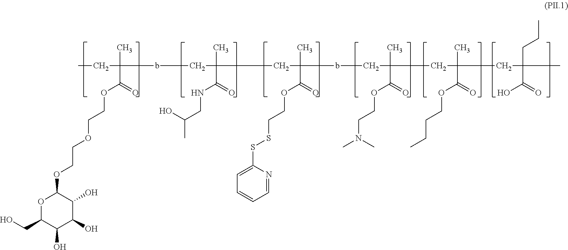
CCC(C)(C(=O)OCCOCCOC1OC(CO)C(O)C(O)C1O)bCC(C)(C(=O)NCC(O)C)CC(C)(C(=O)OCCSSC1=CC=CC=N1)bCC(C)(C(=O)OCCN(C)C)CC(C)(C(=O)OCCCC)CC(CCC)(C)C(=O)O
